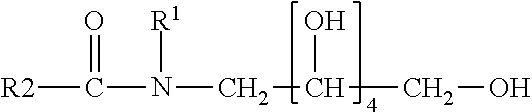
[R2]C(N(CC(CO)O)[R1])=O
